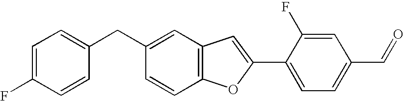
C1=C(F)C=CC(CC2=CC3=C(C=C2)OC(C2=CC=C(C=O)C=C2F)=C3)=C1
